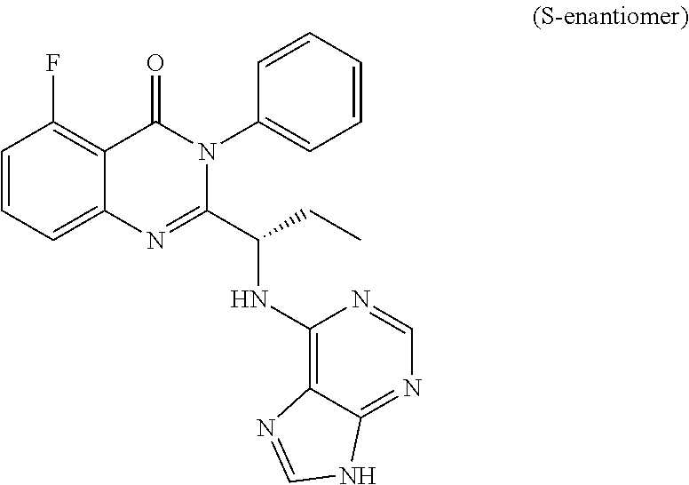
C1=C2C(=C(F)C=C1)C(=O)N(C1=CC=CC=C1)C(C(CC)NC1=C3C(=NC=N1)NC=N3)=N2
